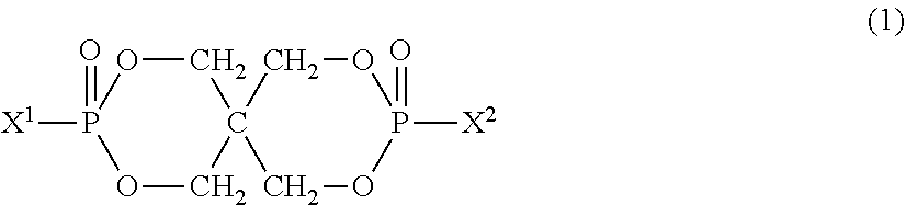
O1CC2(COP1([X1])=O)COP([X2])(=O)OC2
